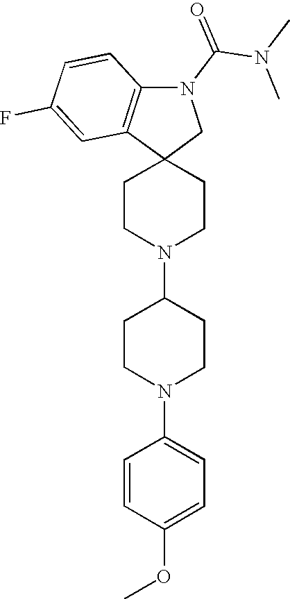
C1CN(C2CCN(C3=CC=C(OC)C=C3)CC2)CCC12CN(C(N(C)C)=O)C1=C2C=C(F)C=C1
